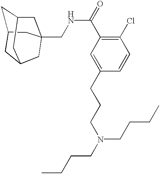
C1C2CC3CC(CNC(C4=C(Cl)C=CC(CCCN(CCCC)CCCC)=C4)=O)(CC1C3)C2
